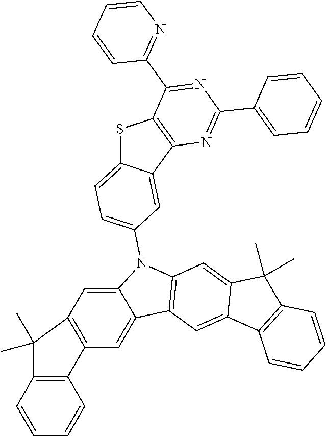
C1=CC2=C(C=C1)C1=C(C=C3C(=C1)C1=C(N3C3=CC=C4C(=C3)C3=C(S4)C(C4=NC=CC=C4)=NC(C4=CC=CC=C4)=N3)C=C3C(=C1)C1=C(C3(C)C)C=CC=C1)C2(C)C
